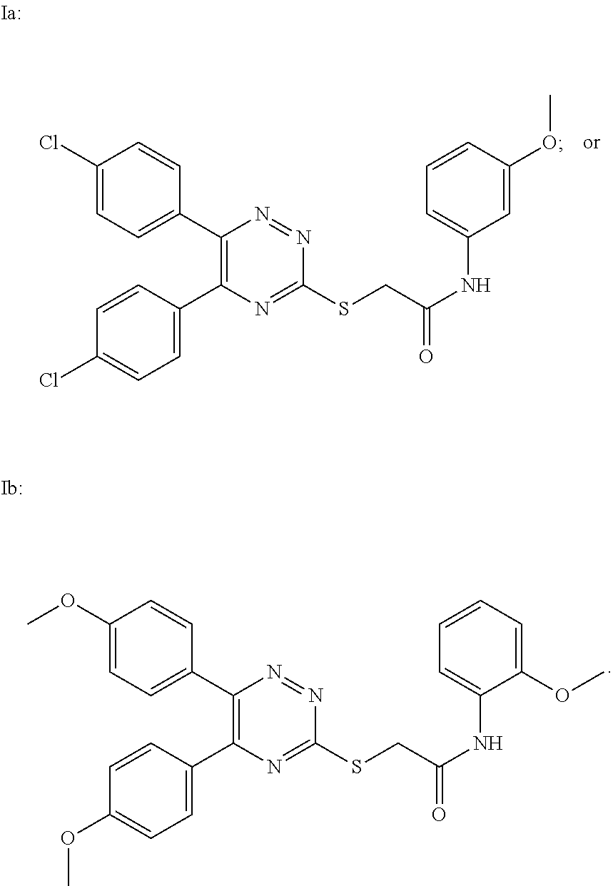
C1(C2=CC=C(Cl)C=C2)=C(C2=CC=C(Cl)C=C2)N=C(SCC(NC2=CC=CC(OC)=C2)=O)N=N1.C1(C2=CC=C(OC)C=C2)=C(C2=CC=C(OC)C=C2)N=C(SCC(NC2=CC=CC=C2OC)=O)N=N1
